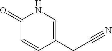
O=C1NC=C(CC#N)C=C1
